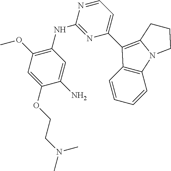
C1(NC2=NC(C3=C4N(C5=C3C=CC=C5)CCC4)=CC=N2)=C(OC)C=C(OCCN(C)C)C(N)=C1
